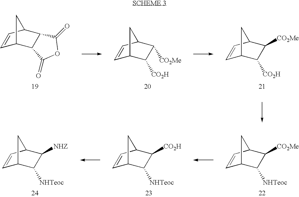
C1=CC2C3C(C1C2)C(=O)OC3=O.C1=CC2C([CO2Me])C([CO2H])C1C2.C1=CC2C([CO2Me])C([CO2H])C1C2.C1=CC2C([CO2Me])C([NHTeoc])C1C2.C1=CC2C([CO2H])C([NHTeoc])C1C2.C1=CC2C([NHZ])C([NHTeoc])C1C2
